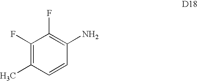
C1(F)=C(C)C=CC(N)=C1F
